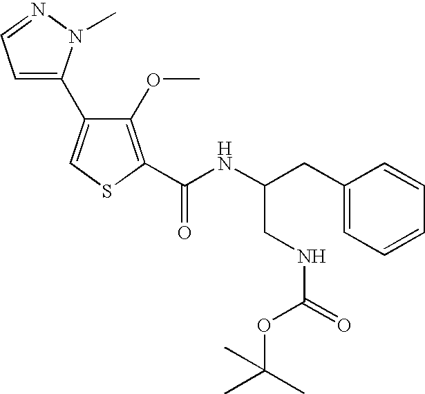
C1=C(C2=CSC(C(NC(CC3=CC=CC=C3)CNC(OC(C)(C)C)=O)=O)=C2OC)N(C)N=C1
